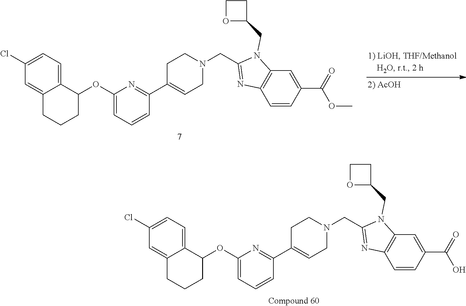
C1=C(Cl)C=C2C(=C1)C(OC1=CC=CC(C3=CCN(CC4=NC5=C(N4CC4CCO4)C=C(C(O)=O)C=C5)CC3)=N1)CCC2.C1=C(Cl)C=C2C(=C1)C(OC1=CC=CC(C3=CCN(CC4=NC5=C(N4CC4CCO4)C=C(C(OC)=O)C=C5)CC3)=N1)CCC2
